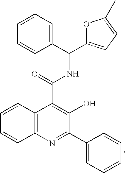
C12=C(N=C(C3=CC=CC=C3)C(O)=C1C(=O)NC(C1=CC=CC=C1)C1=CC=C(C)O1)C=CC=C2
